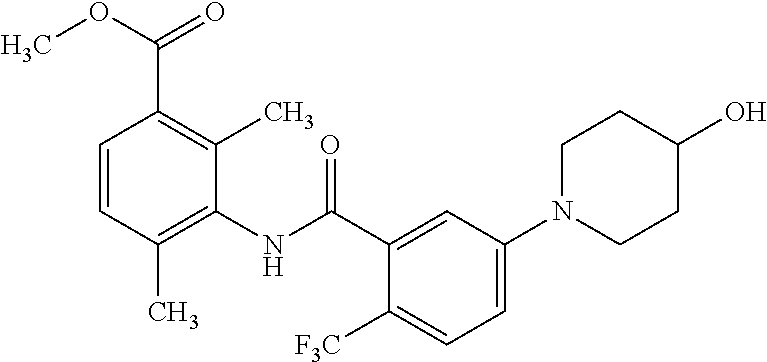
C1=CC(C)=C(NC(=O)C2=CC(N3CCC(O)CC3)=CC=C2[F3C])C(C)=C1C(OC)=O
